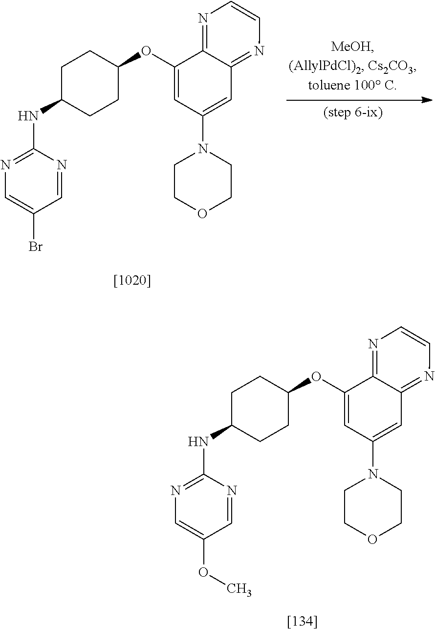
C1(OC2CCC(NC3=NC=C(Br)C=N3)CC2)=CC(N2CCOCC2)=CC2=NC=CN=C12.C1(OC2CCC(NC3=NC=C(OC)C=N3)CC2)=CC(N2CCOCC2)=CC2=NC=CN=C12
